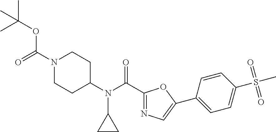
C1=CC(C2=CN=C(C(N(C3CCN(C(=O)OC(C)(C)C)CC3)C3CC3)=O)O2)=CC=C1S(C)(=O)=O
